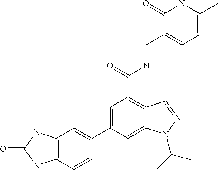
C1(C2=CC3=C(C=C2)NC(=O)N3)=CC(C(NCC2=C(C)C=C(C)NC2=O)=O)=C2C(=C1)N(C(C)C)N=C2
